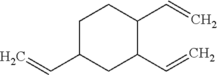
C1C(C=C)CC(C=C)C(C=C)C1
